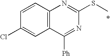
C1=CC2=C(C=C1Cl)C([Ph])=NC(SC)=N2
